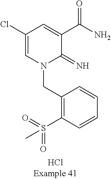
C(N1C(=N)C(C(N)=O)=CC(Cl)=C1)C1=C(S(=O)(=O)C)C=CC=C1
